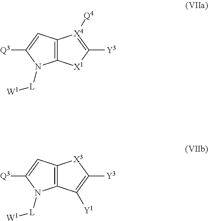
C12=C(C=C([Q3])N1[L][W1])[X4]([Q4])=C([Y3])[X1]2.C12=C(C=C([Q3])N1[L][W1])[X3]C([Y3])=C2[Y1]
